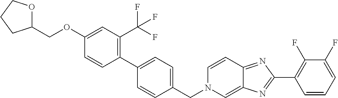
C1(OCC2OCCC2)=CC(C(F)(F)F)=C(C2=CC=C(CN3C=C4C(=NC(C5=C(F)C(F)=CC=C5)=N4)C=C3)C=C2)C=C1
